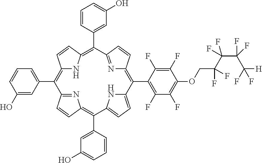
C12=C(C3=CC=CC(O)=C3)C3=NC(=C(C4=CC(O)=CC=C4)C4=CC=C(N4)C(C4=C(F)C(F)=C(OCC(C(C(C([H])(F)F)(F)F)(F)F)(F)F)C(F)=C4F)=C4N=C(C(C5=CC(O)=CC=C5)=C(N1)C=C2)C=C4)C=C3
